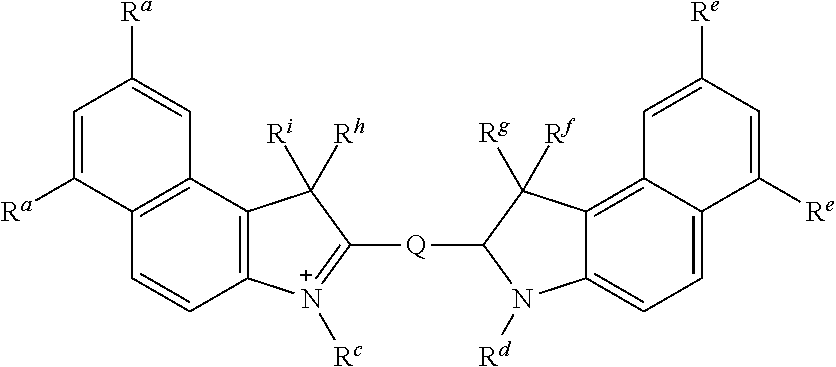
C12=C(C3=C([N+]([Rc])=C([Q]C4N([Rd])C5=CC=C6C(=C5C4([Rg])[Rf])C=C([Re])C=C6[Re])C3([Ri])[Rh])C=C1)C=C([Ra])C=C2[Ra]
